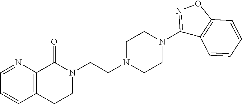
C1=CC2=C(N=C1)C(=O)N(CCN1CCN(C3=NOC4=C3C=CC=C4)CC1)CC2
